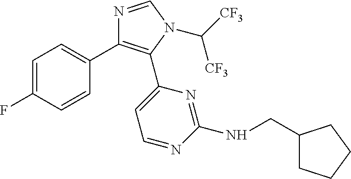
C1=C(F)C=CC(C2=C(C3=CC=NC(NCC4CCCC4)=N3)N(C([CF3])[CF3])C=N2)=C1
